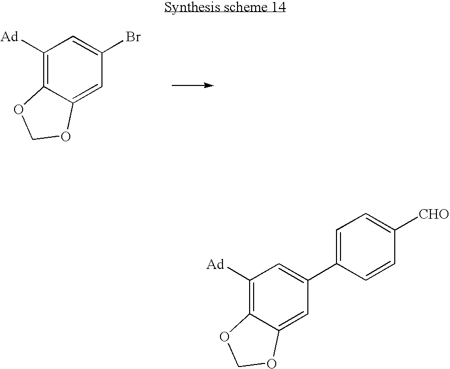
C1([Ad])=C2C(=CC(Br)=C1)OCO2.C1([Ad])=C2C(=CC(C3=CC=C([CHO])C=C3)=C1)OCO2
